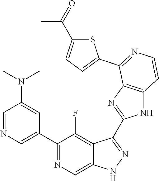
C1=NC=C(C2=NC=C3C(=C2F)C(C2=NC4=C(N2)C=CN=C4C2=CC=C(C(=O)C)S2)=NN3)C=C1N(C)C
